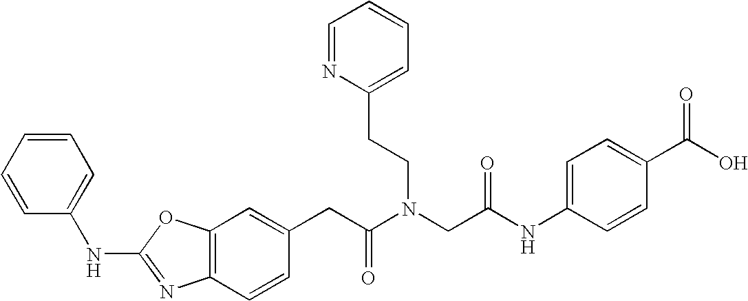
C1=C(CC(N(CC(NC2=CC=C(C(O)=O)C=C2)=O)CCC2=CC=CC=N2)=O)C=CC2=C1OC(NC1=CC=CC=C1)=N2
